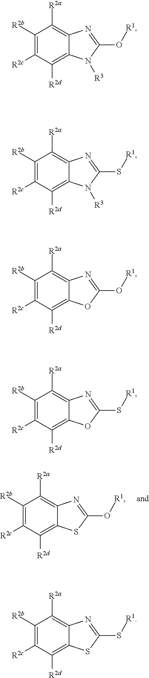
C1([R2b])=C([R2c])C([R2d])=C2C(=C1[R2a])N=C(O[R1])S2.C1([R2b])=C([R2c])C([R2d])=C2C(=C1[R2a])N=C(O[R1])N2[R3].C1([R2b])=C([R2c])C([R2d])=C2C(=C1[R2a])N=C(S[R1])N2[R3].C1([R2b])=C([R2c])C([R2d])=C2C(=C1[R2a])N=C(O[R1])O2.C1([R2b])=C([R2c])C([R2d])=C2C(=C1[R2a])N=C(S[R1])O2.C1([R2b])=C([R2c])C([R2d])=C2C(=C1[R2a])N=C(S[R1])S2
